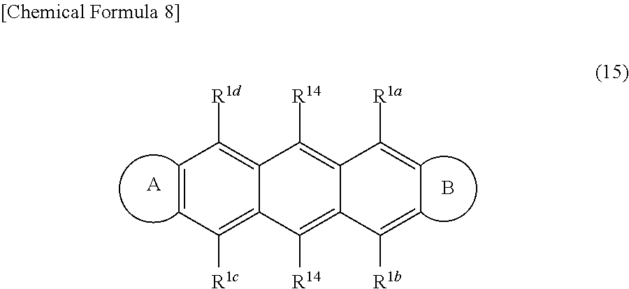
C1=CC([R1c])=C2C(=C1[R1d])C([R14])=C1C(=C2[R14])C([R1b])=CC=C1[R1a].[A].B
